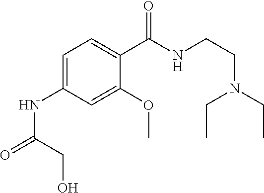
C1=C(NC(=O)CO)C=C(OC)C(C(NCCN(CC)CC)=O)=C1
